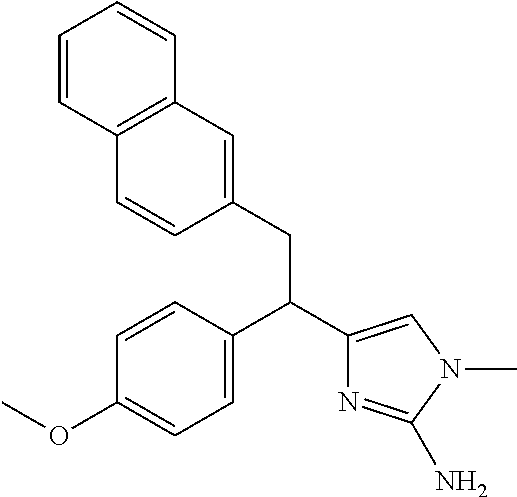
C1=CC(C(C2=CN(C)C(N)=N2)CC2=CC3=C(C=C2)C=CC=C3)=CC=C1OC
